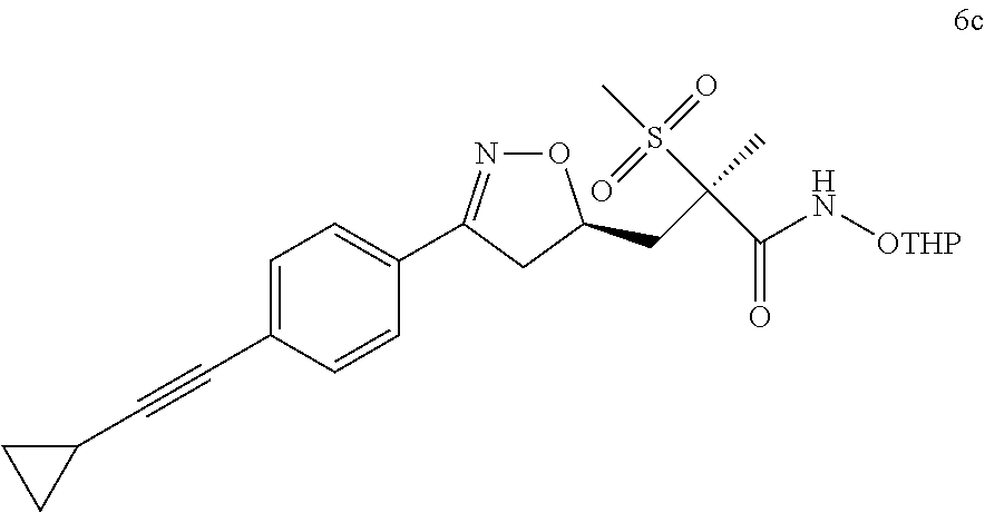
C1=C(C#CC2CC2)C=CC(C2=NOC(CC(S(=O)(=O)C)(C)C(N[OTHP])=O)C2)=C1
